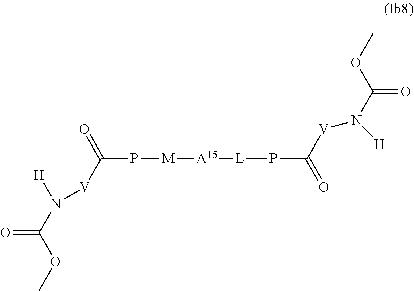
O=C(OC)N([H])[V]C(P[M][A15][L]PC([V]N([H])C(OC)=O)=O)=O
